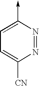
C1(->C)=CC=C([CN])N=N1
